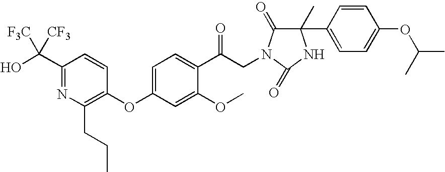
C1(C(O)([CF3])[F3C])=NC(CCC)=C(OC2=CC=C(C(CN3C(=O)C(C)(C4=CC=C(OC(C)C)C=C4)NC3=O)=O)C(OC)=C2)C=C1
